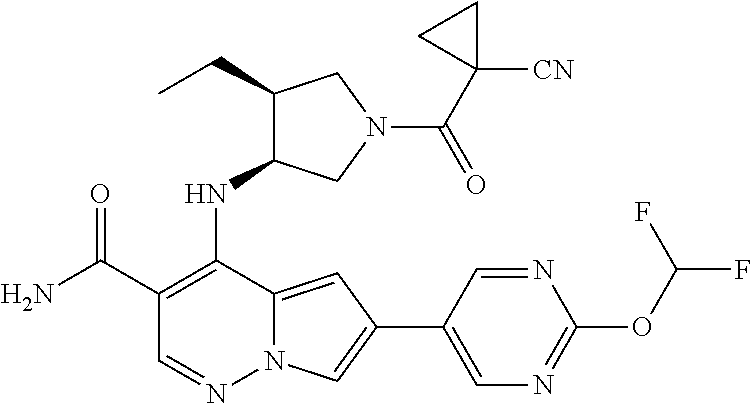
NC(C1=C(NC2C(CC)CN(C(=O)C3([CN])CC3)C2)C2=CC(C3=CN=C(OC(F)F)N=C3)=CN2N=C1)=O
